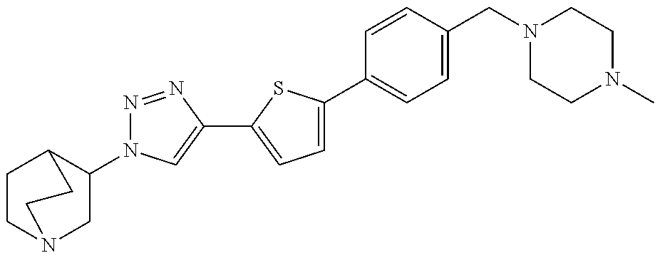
C1(N2N=NC(C3=CC=C(C4=CC=C(CN5CCN(C)CC5)C=C4)S3)=C2)CN2CCC1CC2
